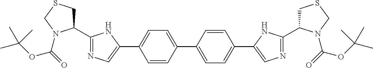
C1=CC(C2=CC=C(C3=CN=C(C4CSCN4C(OC(C)(C)C)=O)N3)C=C2)=CC=C1C1=CN=C(C2CSCN2C(OC(C)(C)C)=O)N1
